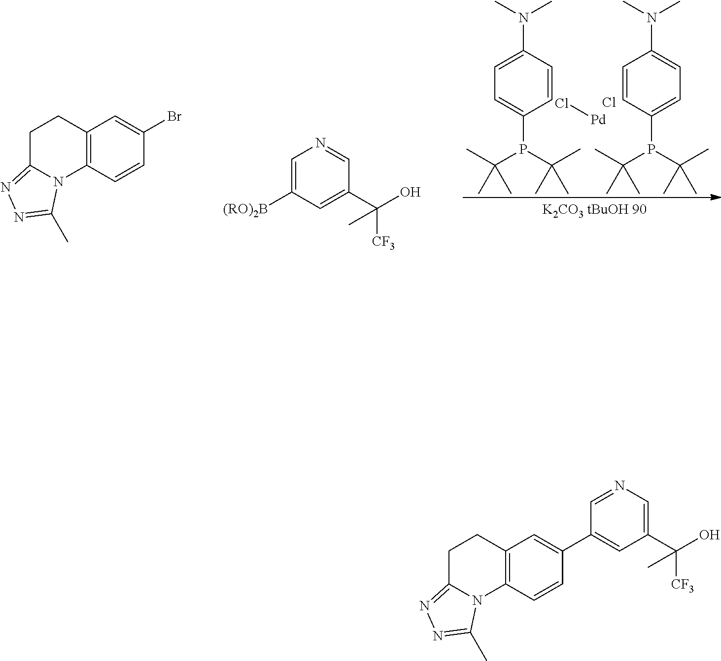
C1=CC(N(C)C)=CC=C1P(C(C)(C)C)C(C)(C)C.C1(P(C(C)(C)C)C(C)(C)C)=CC=C(N(C)C)C=C1.C12=C(C=CC(Br)=C1)N1C(=NN=C1C)CC2.C1=C([(RO)2B])C=C(C(O)([CF3])C)C=N1.Cl[Pd].Cl.C12=C(C=CC(C3=CC(C(O)([CF3])C)=CN=C3)=C1)N1C(=NN=C1C)CC2
